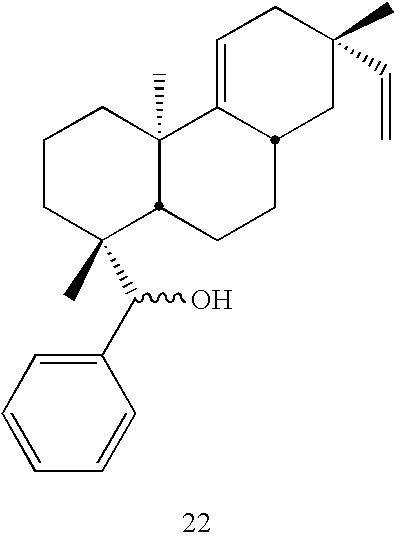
C1CC(C)(C(O)C2=CC=CC=C2)C2C(C)(C1)C1=CCC(C)(C=C)CC1CC2
